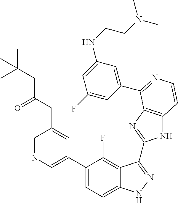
C1=C(C2=CC=C3C(=C2F)C(C2=NC4=C(N2)C=CN=C4C2=CC(NCCN(C)C)=CC(F)=C2)=NN3)C=C(CC(CC(C)(C)C)=O)C=N1
